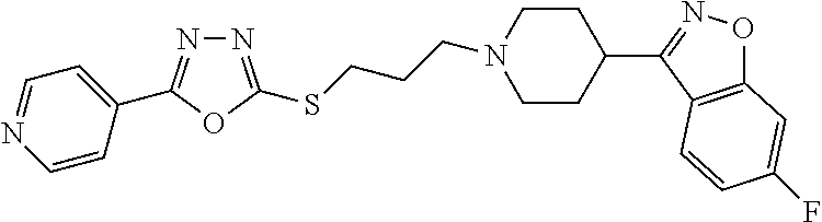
N1=C(SCCCN2CCC(C3=NOC4=C3C=CC(F)=C4)CC2)OC(C2=CC=NC=C2)=N1
